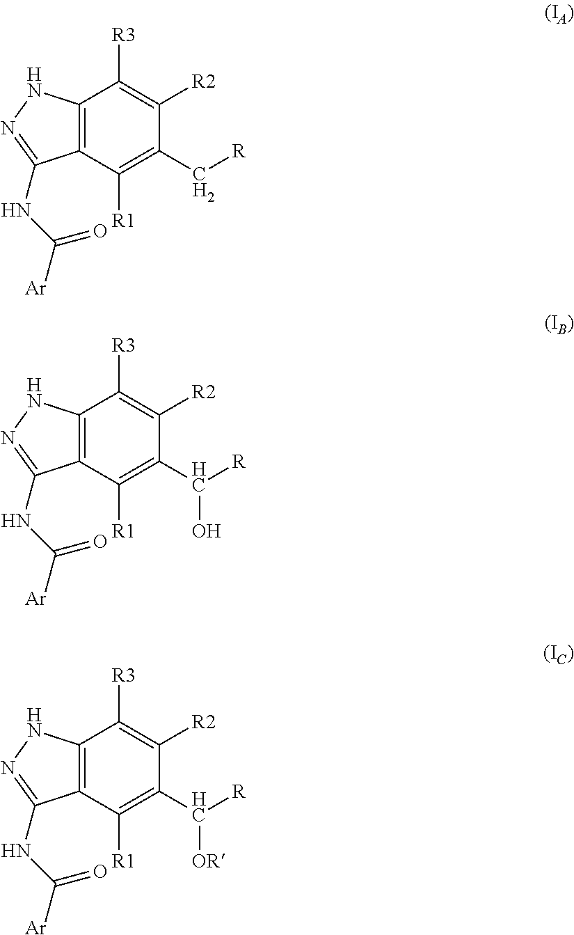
C12=C(C([R1])=C(C(O)[R])C([R2])=C1[R3])C(NC([Ar])=O)=NN2.C12=C(C([R1])=C(C[R])C([R2])=C1[R3])C(NC([Ar])=O)=NN2.C12=C(C([R1])=C(C([OR])[R])C([R2])=C1[R3])C(NC([Ar])=O)=NN2
